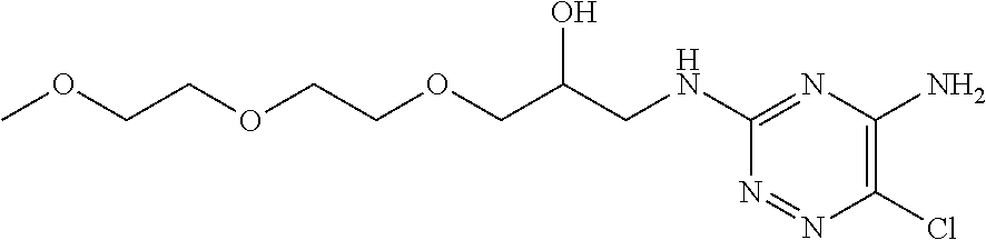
C1(NCC(COCCOCCOC)O)=NC(N)=C(Cl)N=N1
